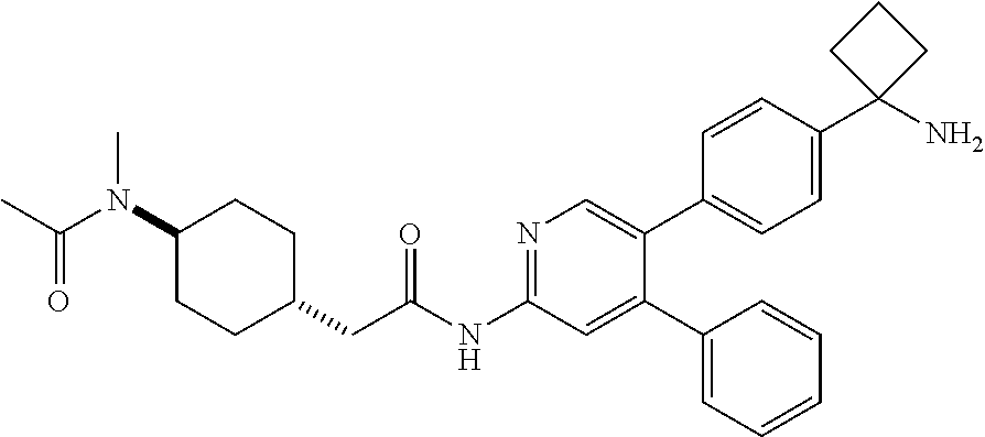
C1(N(C(C)=O)C)CCC(CC(NC2=NC=C(C3=CC=C(C4(N)CCC4)C=C3)C(C3=CC=CC=C3)=C2)=O)CC1
